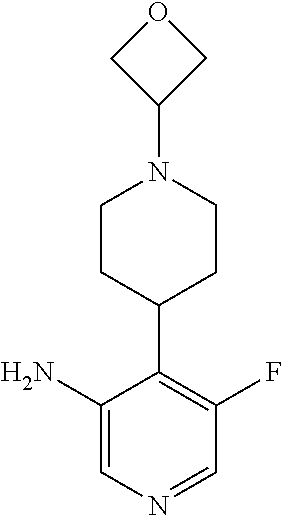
C1(N)=CN=CC(F)=C1C1CCN(C2COC2)CC1
